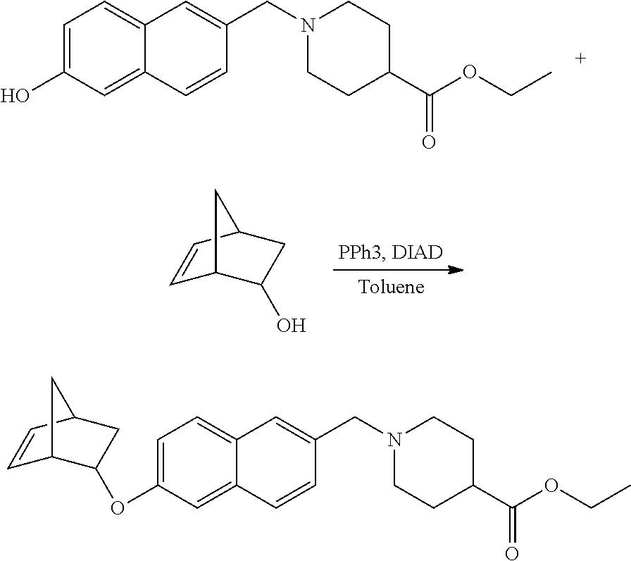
C1=C2C(=CC(O)=C1)C=CC(CN1CCC(C(=O)OCC)CC1)=C2.C1=CC2CC(O)C1C2.C1=C2C(=CC(OC3C4C=CC(C3)C4)=C1)C=CC(CN1CCC(C(=O)OCC)CC1)=C2
